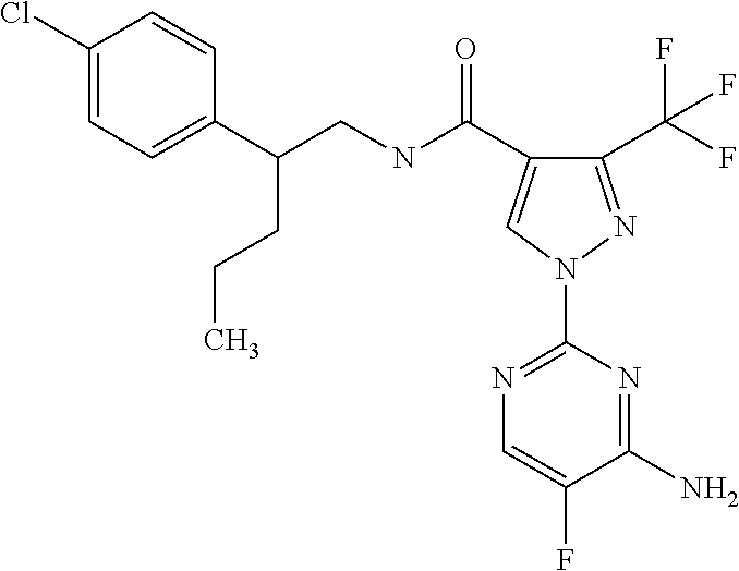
C(NC(=O)C1=CN(C2=NC=C(F)C(N)=N2)N=C1C(F)(F)F)C(C1=CC=C(Cl)C=C1)CCC
